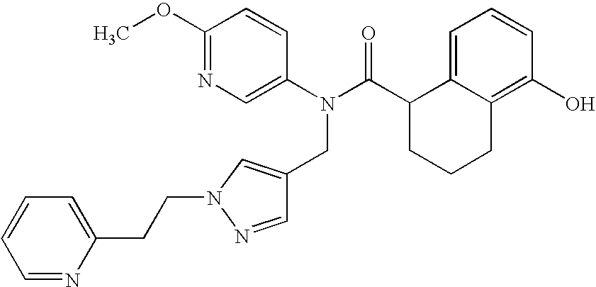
C1(OC)=NC=C(N(C(C2CCCC3=C(O)C=CC=C23)=O)CC2=CN(CCC3=CC=CC=N3)N=C2)C=C1
